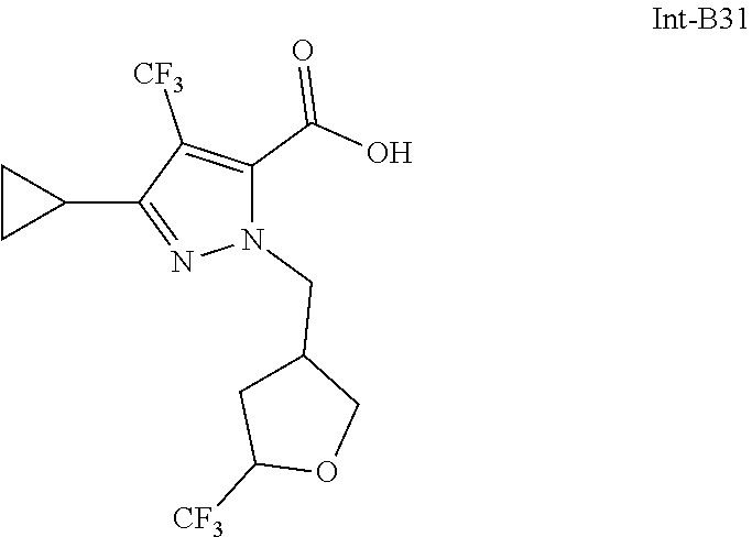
C1(C2CC2)=NN(CC2CC([CF3])OC2)C(C(=O)O)=C1[CF3]
